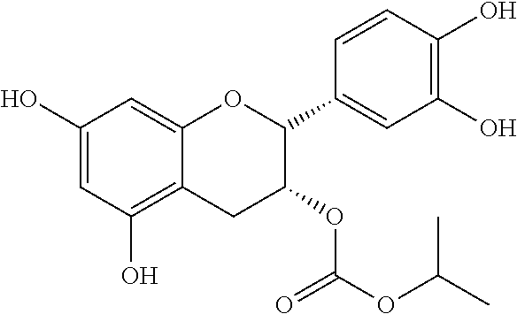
C1=C(O)C=C2C(=C1O)CC(OC(=O)OC(C)C)C(C1=CC(O)=C(O)C=C1)O2
